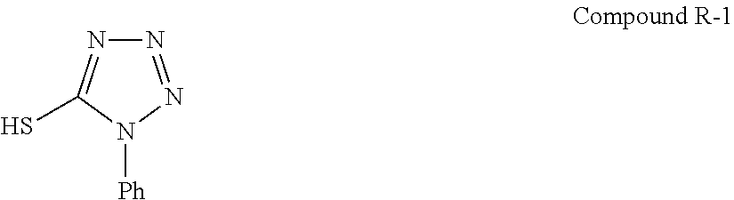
N1=NN([Ph])C(S)=N1
